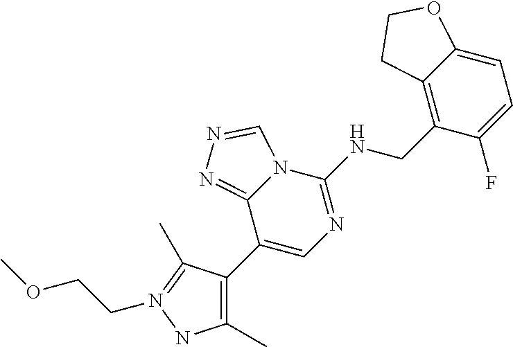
C1(C2=C(C)NN(CCOC)=C2C)=CN=C(NCC2=C3C(=CC=C2F)OCC3)N2C1=NN=C2
